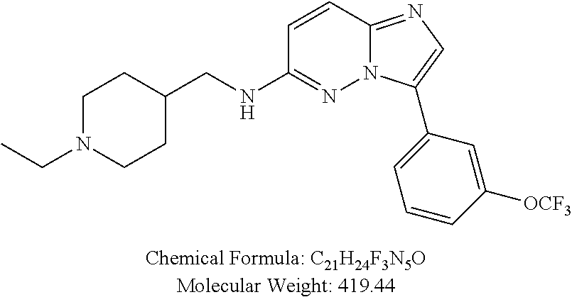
C1=CC2=NC=C(C3=CC=CC([OCF3])=C3)N2N=C1NCC1CCN(CC)CC1
